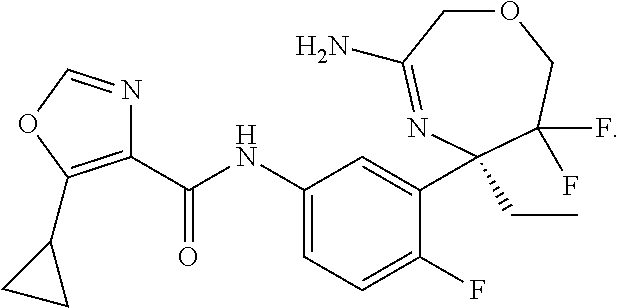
O1CC(N)=NC(CC)(C2=CC(NC(C3=C(C4CC4)OC=N3)=O)=CC=C2F)C(F)(F)C1
